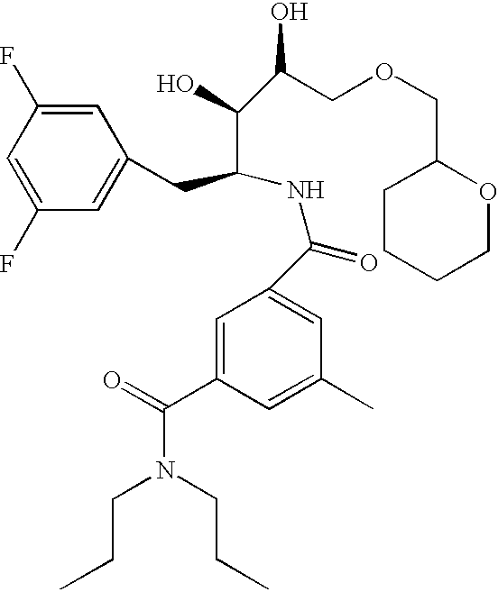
C1=C(F)C=C(F)C=C1CC(NC(C1=CC(C)=CC(C(N(CCC)CCC)=O)=C1)=O)C(O)C(COCC1CCCCO1)O
